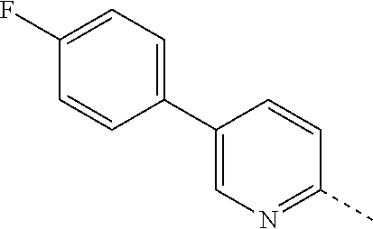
C1(F)=CC=C(C2=CN=C(C)C=C2)C=C1
